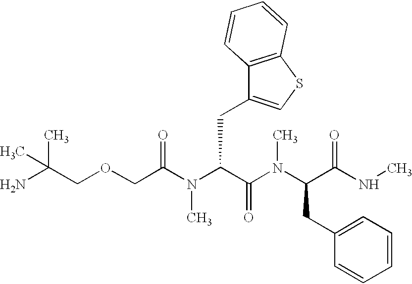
NC(COCC(N(C(C(N(C(C(NC)=O)CC1=CC=CC=C1)C)=O)CC1=CSC2=C1C=CC=C2)C)=O)(C)C
